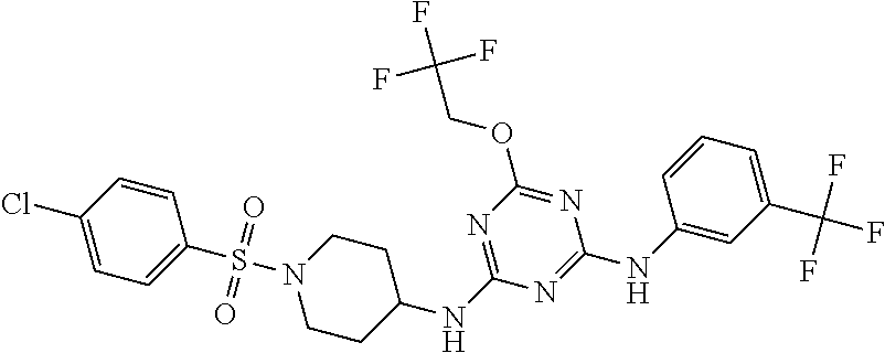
C1CN(S(C2=CC=C(Cl)C=C2)(=O)=O)CCC1NC1=NC(OCC(F)(F)F)=NC(NC2=CC(C(F)(F)F)=CC=C2)=N1
